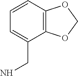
C1=CC2=C(C(CN)=C1)OCO2
